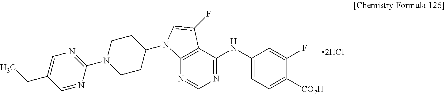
C1(N2CCC(N3C4=C(C(NC5=CC=C([CO2H])C(F)=C5)=NC=N4)C(F)=C3)CC2)=NC=C(CC)C=N1
